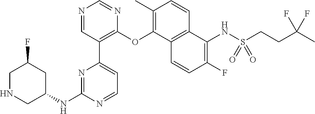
C1NCC(NC2=NC(C3=C(OC4=C(C)C=CC5=C4C=CC(F)=C5NS(=O)(=O)CCC(C)(F)F)N=CN=C3)=CC=N2)CC1F
